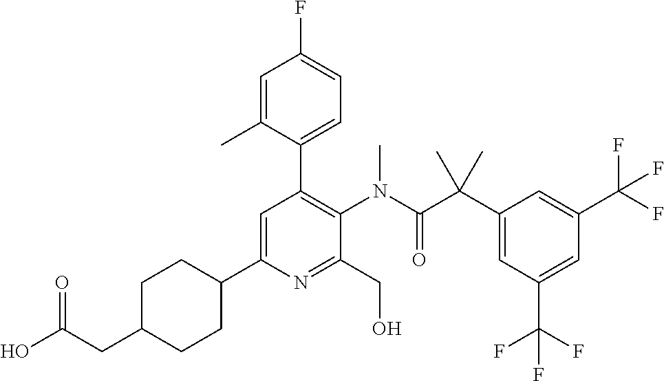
C1=C(C2CCC(CC(O)=O)CC2)N=C(CO)C(N(C(C(C2=CC(C(F)(F)F)=CC(C(F)(F)F)=C2)(C)C)=O)C)=C1C1=CC=C(F)C=C1C
